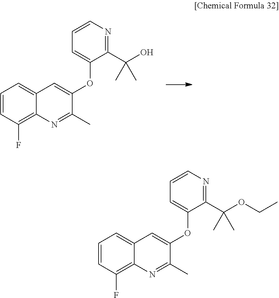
C1=CC(F)=C2C(=C1)C=C(OC1=CC=CN=C1C(C)(O)C)C(C)=N2.C1=CC(F)=C2C(=C1)C=C(OC1=CC=CN=C1C(C)(OCC)C)C(C)=N2
